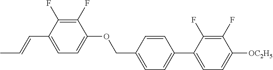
C1(F)=C(F)C(C=CC)=CC=C1OCC1=CC=C(C2=CC=C([OC2H5])C(F)=C2F)C=C1
